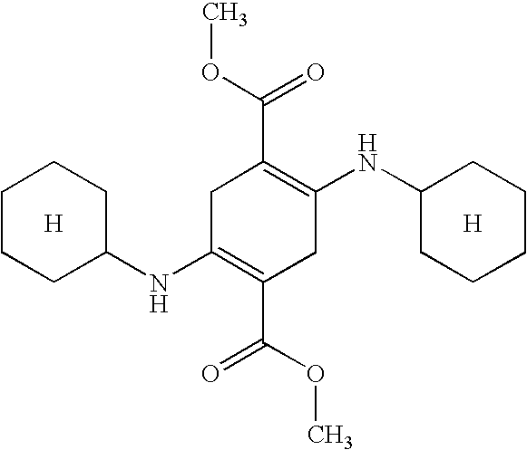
C1CCC(NC2=C(C(=O)OC)CC(NC3CCCCC3)=C(C(OC)=O)C2)CC1.[H].[H]
